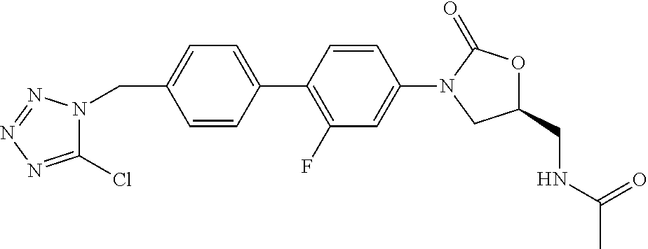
C1=CC(CN2C(Cl)=NN=N2)=CC=C1C1=C(F)C=C(N2CC(CNC(C)=O)OC2=O)C=C1
